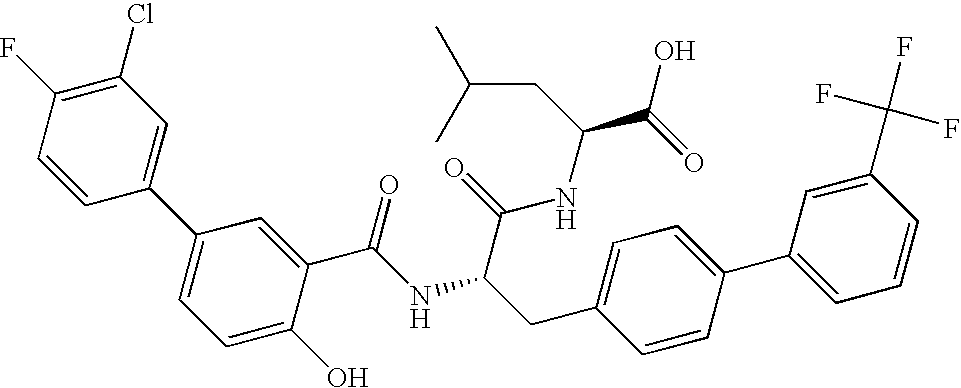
C1=CC(C2=CC=C(O)C(C(NC(C(NC(CC(C)C)C(O)=O)=O)CC3=CC=C(C4=CC=CC(C(F)(F)F)=C4)C=C3)=O)=C2)=CC(Cl)=C1F
